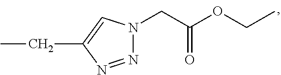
N1=NC(CC)=CN1CC(OCC)=O
